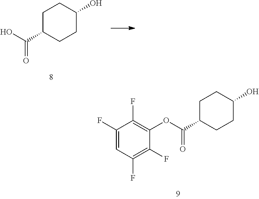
C1CC(C(O)=O)CCC1O.C1C(C(OC2=C(F)C(F)=CC(F)=C2F)=O)CCC(O)C1
